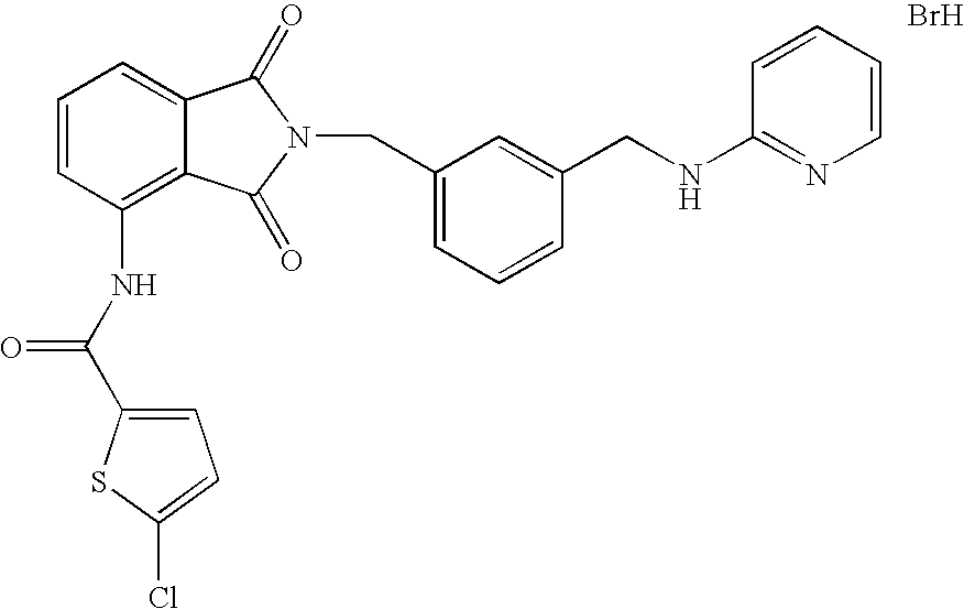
C1=C2C(=C(NC(C3=CC=C(Cl)S3)=O)C=C1)C(=O)N(CC1=CC=CC(CNC3=NC=CC=C3)=C1)C2=O.Br
